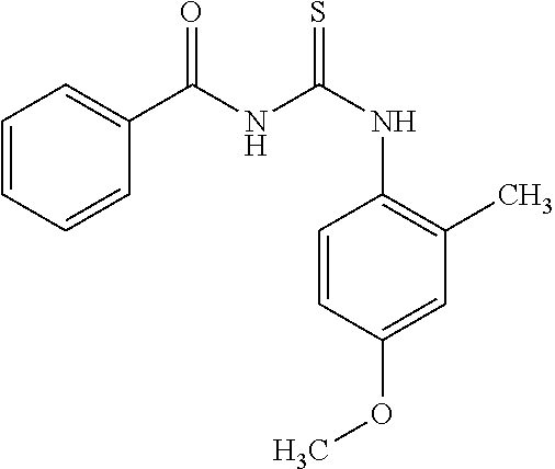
N(C1=C(C)C=C(OC)C=C1)C(NC(C1=CC=CC=C1)=O)=S
